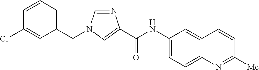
C1=NC(C(NC2=CC=C3C(=C2)C=CC([Me])=N3)=O)=CN1CC1=CC=CC(Cl)=C1
